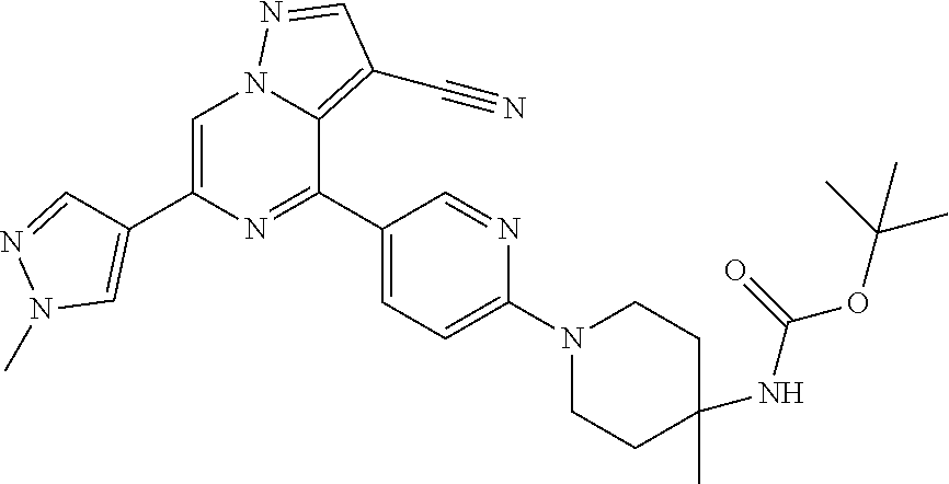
C1(C)(NC(=O)OC(C)(C)C)CCN(C2=CC=C(C3=NC(C4=CN(C)N=C4)=CN4C3=C(C#N)C=N4)C=N2)CC1
